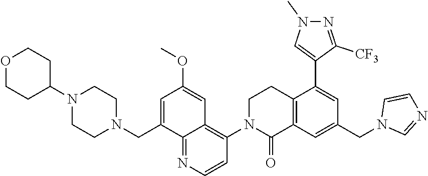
N1(C2CCOCC2)CCN(CC2=CC(OC)=CC3=C(N4C(=O)C5=C(CC4)C(C4=CN(C)N=C4[CF3])=CC(CN4C=NC=C4)=C5)C=CN=C23)CC1
